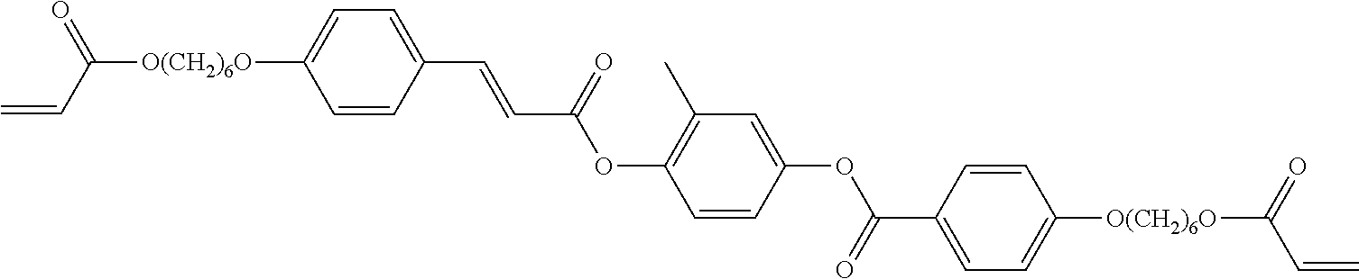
C=CC([O(CH2)6O]C1=CC=C(C=CC(OC2=C(C)C=C(OC(=O)C3=CC=C([O(CH2)6O]C(C=C)=O)C=C3)C=C2)=O)C=C1)=O
